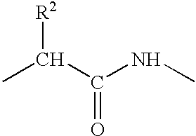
CC([R2])C(=O)NC
